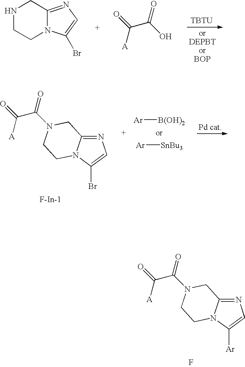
N1CCN2C(=NC=C2Br)C1.C(C(O)=O)(=O)[A].[TBTU].[Ar][B(OH)2].[Ar][SnBu3].N1=C2N(C(Br)=C1)CCN(C(C([A])=O)=O)C2.[F-In-1].N1=C2N(C([Ar])=C1)CCN(C(C([A])=O)=O)C2.F
